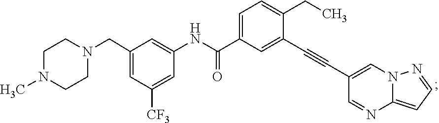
C1N(C)CCN(CC2=CC([CF3])=CC(NC(=O)C3=CC=C(CC)C(C#CC4=CN5C(=CC=N5)N=C4)=C3)=C2)C1
